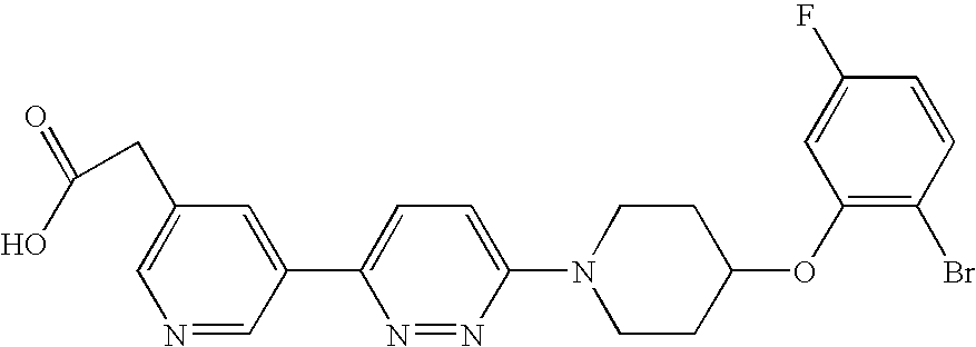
N1=CC(C2=CC=C(N3CCC(OC4=C(Br)C=CC(F)=C4)CC3)N=N2)=CC(CC(=O)O)=C1
